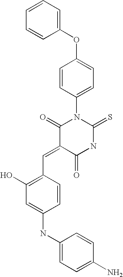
C1(OC2=CC=C(N3C(=O)C(=CC4=C(O)C=C(NC5=CC=C(N)C=C5)C=C4)C(=O)NC3=S)C=C2)=CC=CC=C1
